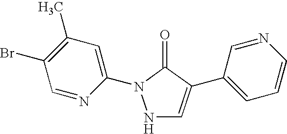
N1C=C(C2=CC=CN=C2)C(=O)N1C1=CC(C)=C(Br)C=N1
